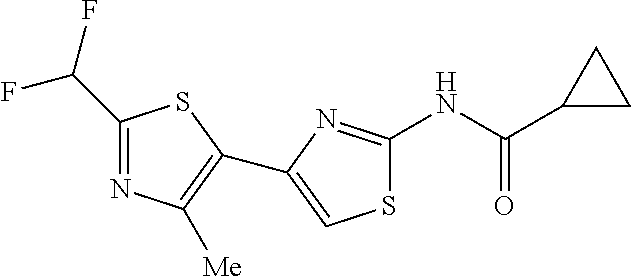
S1C(NC(C2CC2)=O)=NC(C2=C([Me])N=C(C(F)F)S2)=C1
